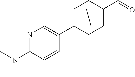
N1=C(N(C)C)C=CC(C23CCC(C=O)(CC2)CC3)=C1
